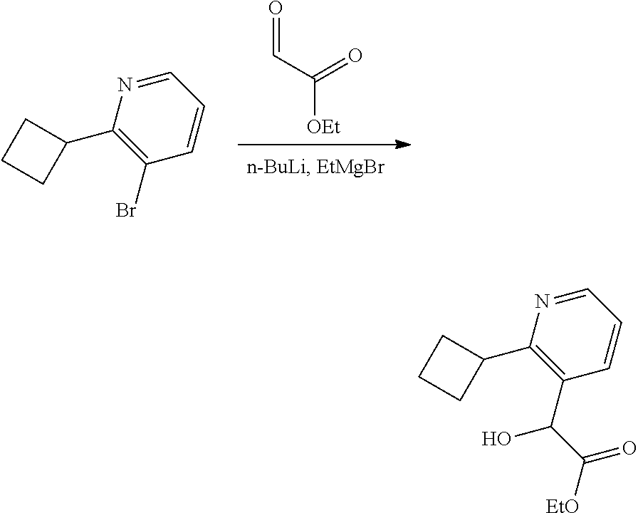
O=CC([OEt])=O.C1=NC(C2CCC2)=C(Br)C=C1.C1=NC(C2CCC2)=C(C(C(=O)[EtO])O)C=C1
